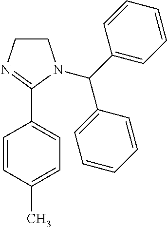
C1=CC(C)=CC=C1C1=NCCN1C(C1=CC=CC=C1)C1=CC=CC=C1
